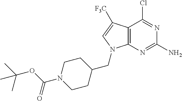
C12=C(N=C(N)N=C1Cl)N(CC1CCN(C(OC(C)(C)C)=O)CC1)C=C2[F3C]
